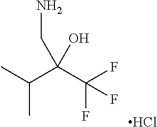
C(C(C(F)(F)F)(O)CN)(C)C.Cl
